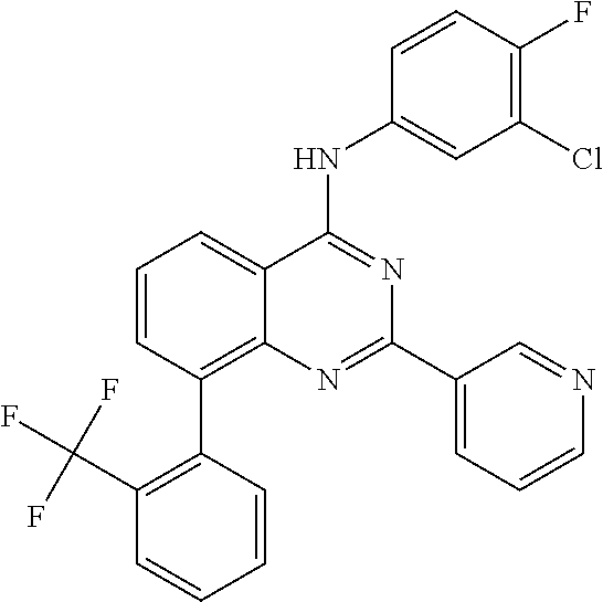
C1=CC(C2=C(C(F)(F)F)C=CC=C2)=C2C(=C1)C(NC1=CC(Cl)=C(F)C=C1)=NC(C1=CC=CN=C1)=N2
